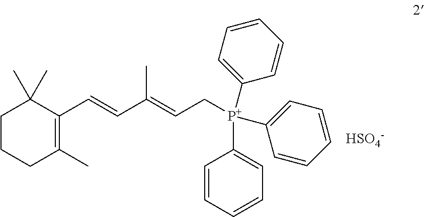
C1CCC(C)=C(C=CC(=CC[P+](C2=CC=CC=C2)(C2=CC=CC=C2)C2=CC=CC=C2)C)C1(C)C.[HSO4-]
